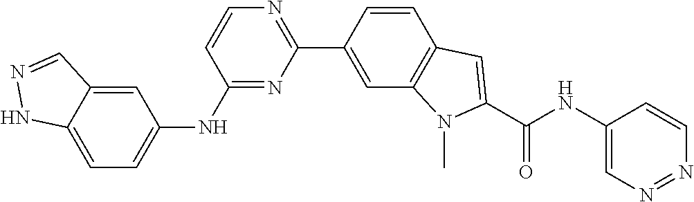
C1(NC2=CC=C3C(=C2)C=NN3)=NC(C2=CC3=C(C=C2)C=C(C(NC2=CN=NC=C2)=O)N3C)=NC=C1
